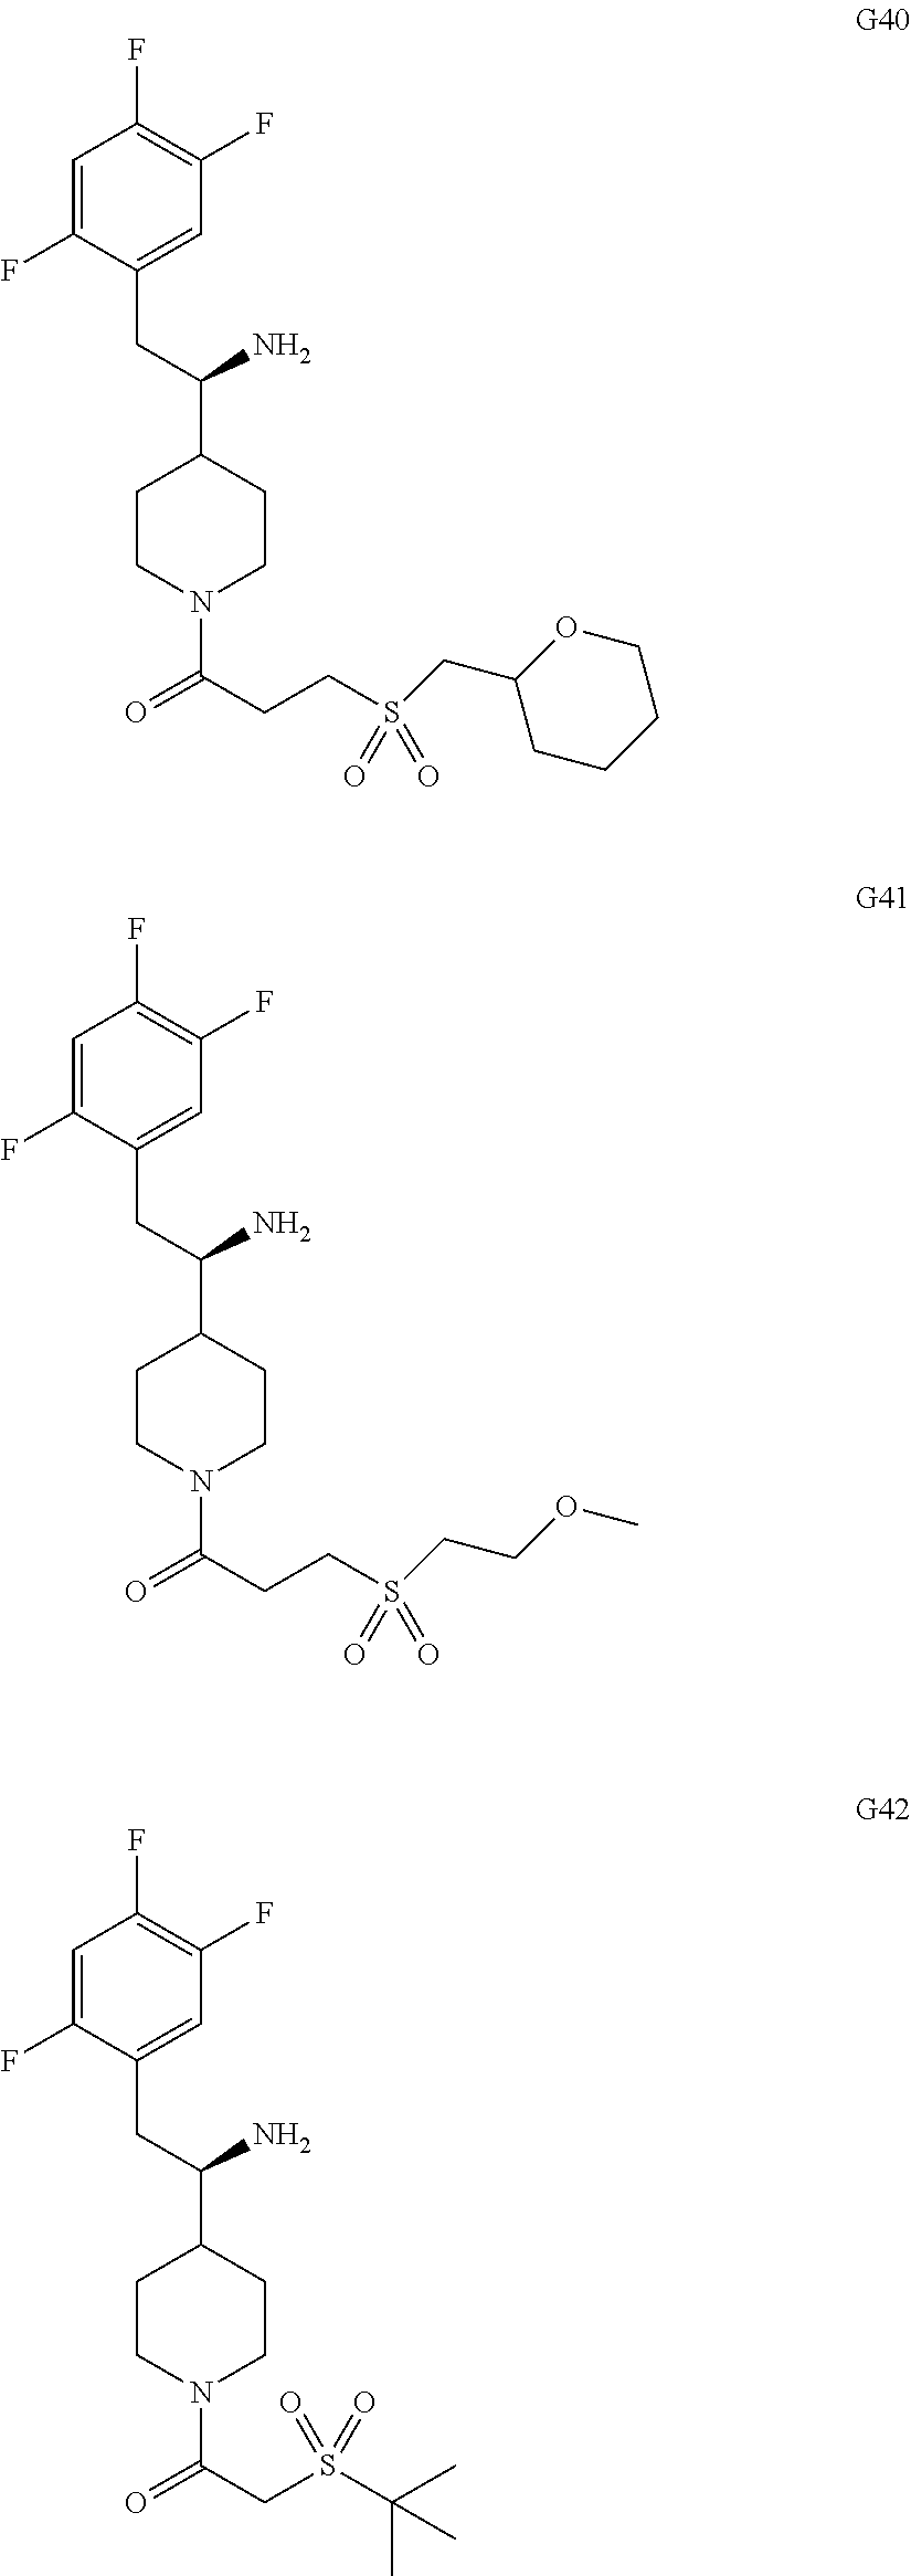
C1=C(F)C(CC(C2CCN(C(=O)CCS(=O)(=O)CC3CCCCO3)CC2)N)=CC(F)=C1F.C1=C(F)C(CC(C2CCN(C(=O)CCS(=O)(=O)CCOC)CC2)N)=CC(F)=C1F.C1=C(F)C(CC(C2CCN(C(=O)CS(C(C)(C)C)(=O)=O)CC2)N)=CC(F)=C1F
